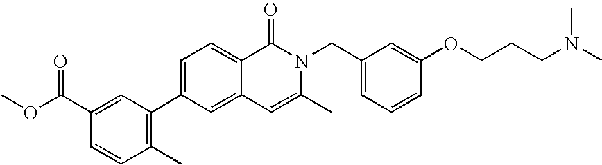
C1=C(C2=C(C)C=CC(C(OC)=O)=C2)C=C2C(=C1)C(=O)N(CC1=CC=CC(OCCCN(C)C)=C1)C(C)=C2
